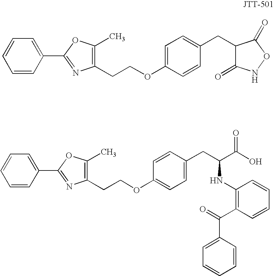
C1(CCOC2=CC=C(CC3C(=O)NOC3=O)C=C2)=C(C)OC(C2=CC=CC=C2)=N1.C1(CCOC2=CC=C(CC(NC3=C(C(C4=CC=CC=C4)=O)C=CC=C3)C(O)=O)C=C2)=C(C)OC(C2=CC=CC=C2)=N1
